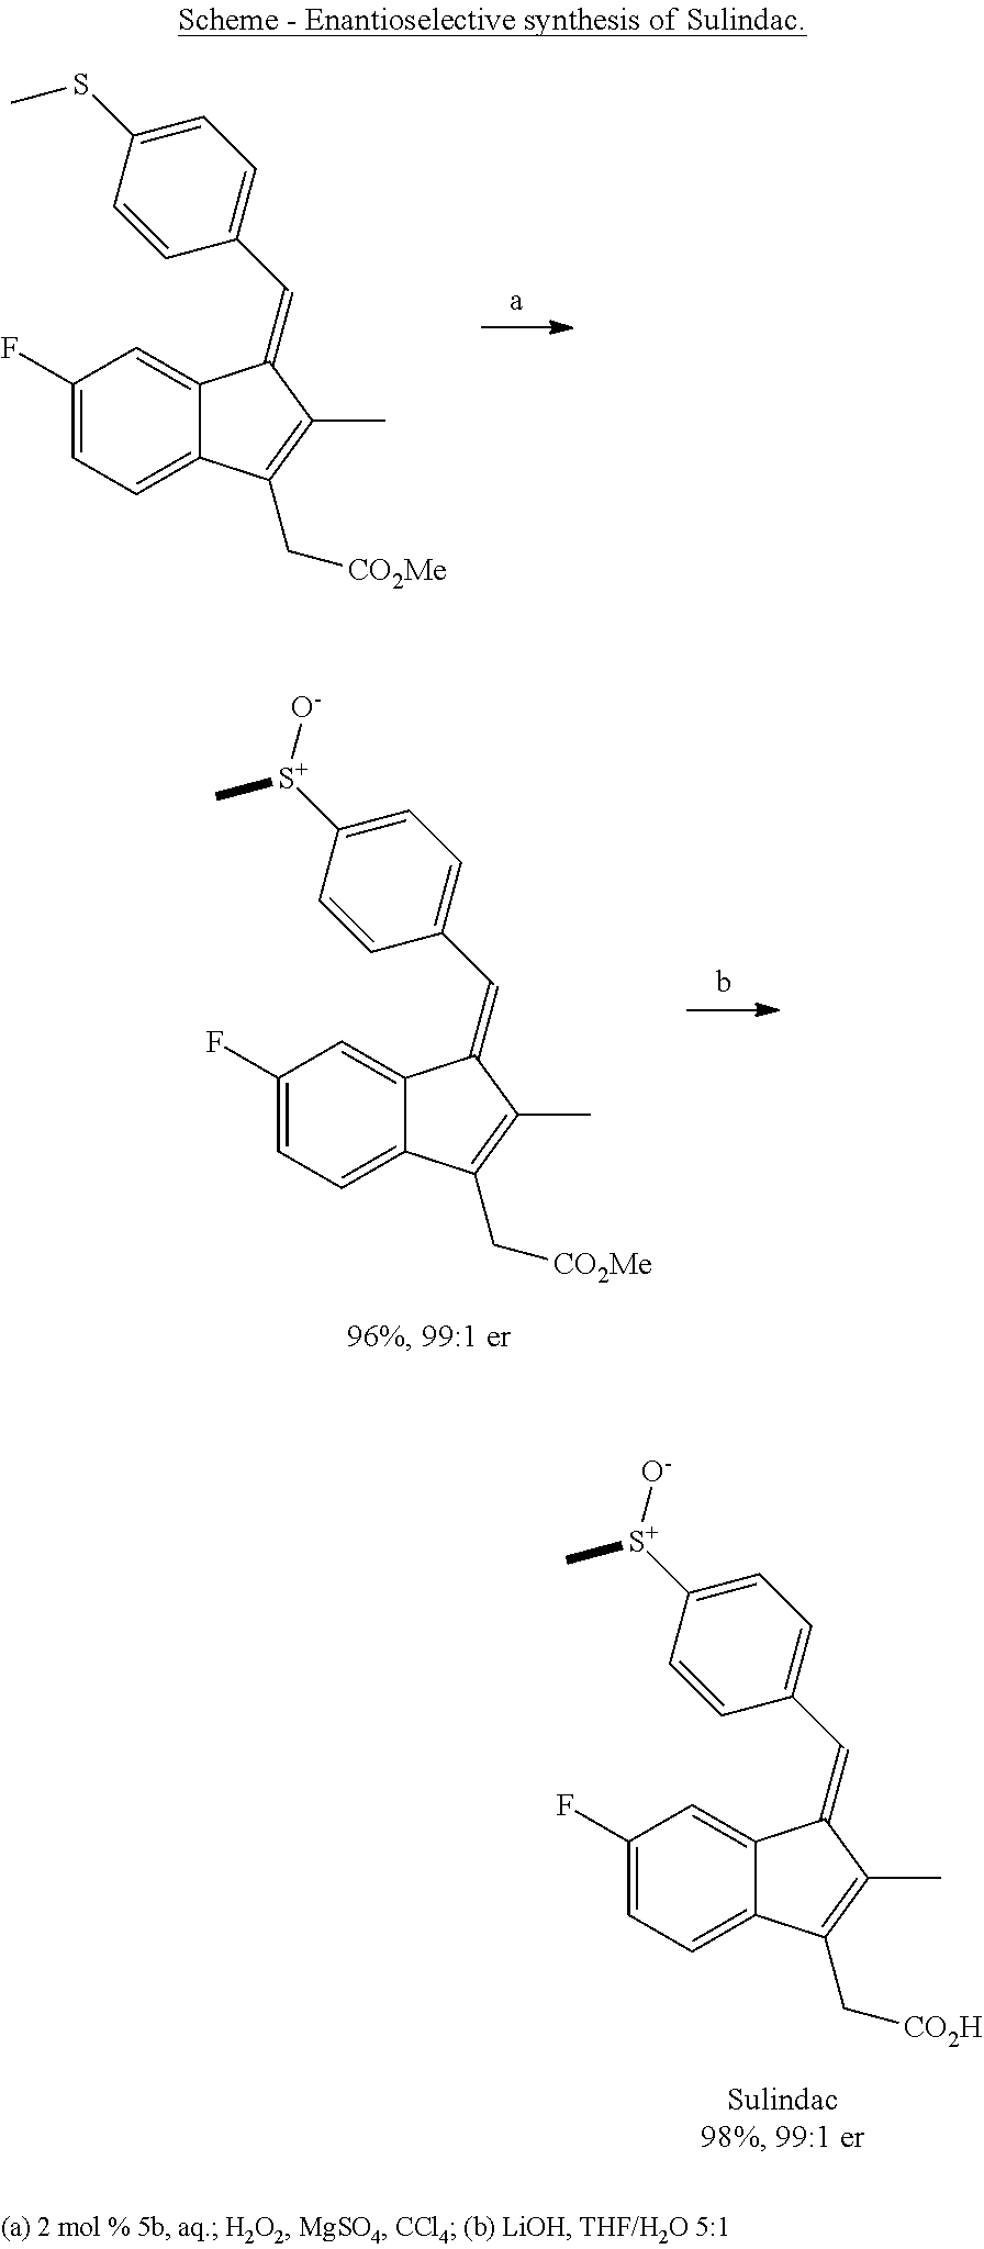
C1(F)=CC=C2C(=C1)C(=CC1=CC=C([S+](C)[O-])C=C1)C(C)=C2C[CO2H].C1(F)=CC=C2C(=C1)C(=CC1=CC=C(SC)C=C1)C(C)=C2C[CO2Me].C1(F)=CC=C2C(=C1)C(=CC1=CC=C([S+](C)[O-])C=C1)C(C)=C2C[CO2Me]
